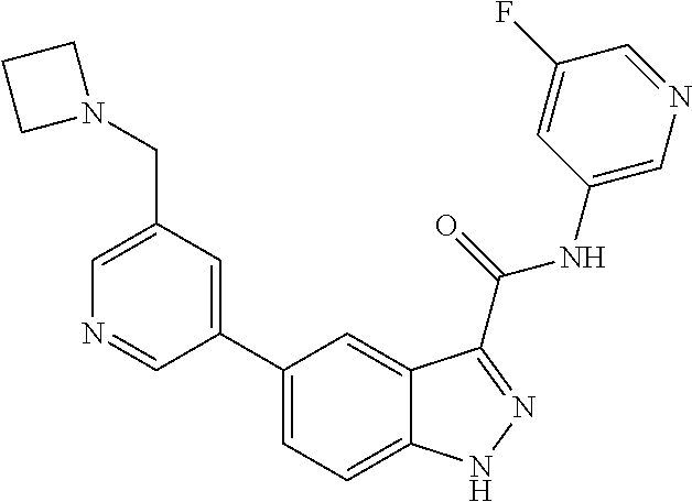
C1(CN2CCC2)=CN=CC(C2=CC=C3C(=C2)C(C(NC2=CN=CC(F)=C2)=O)=NN3)=C1
